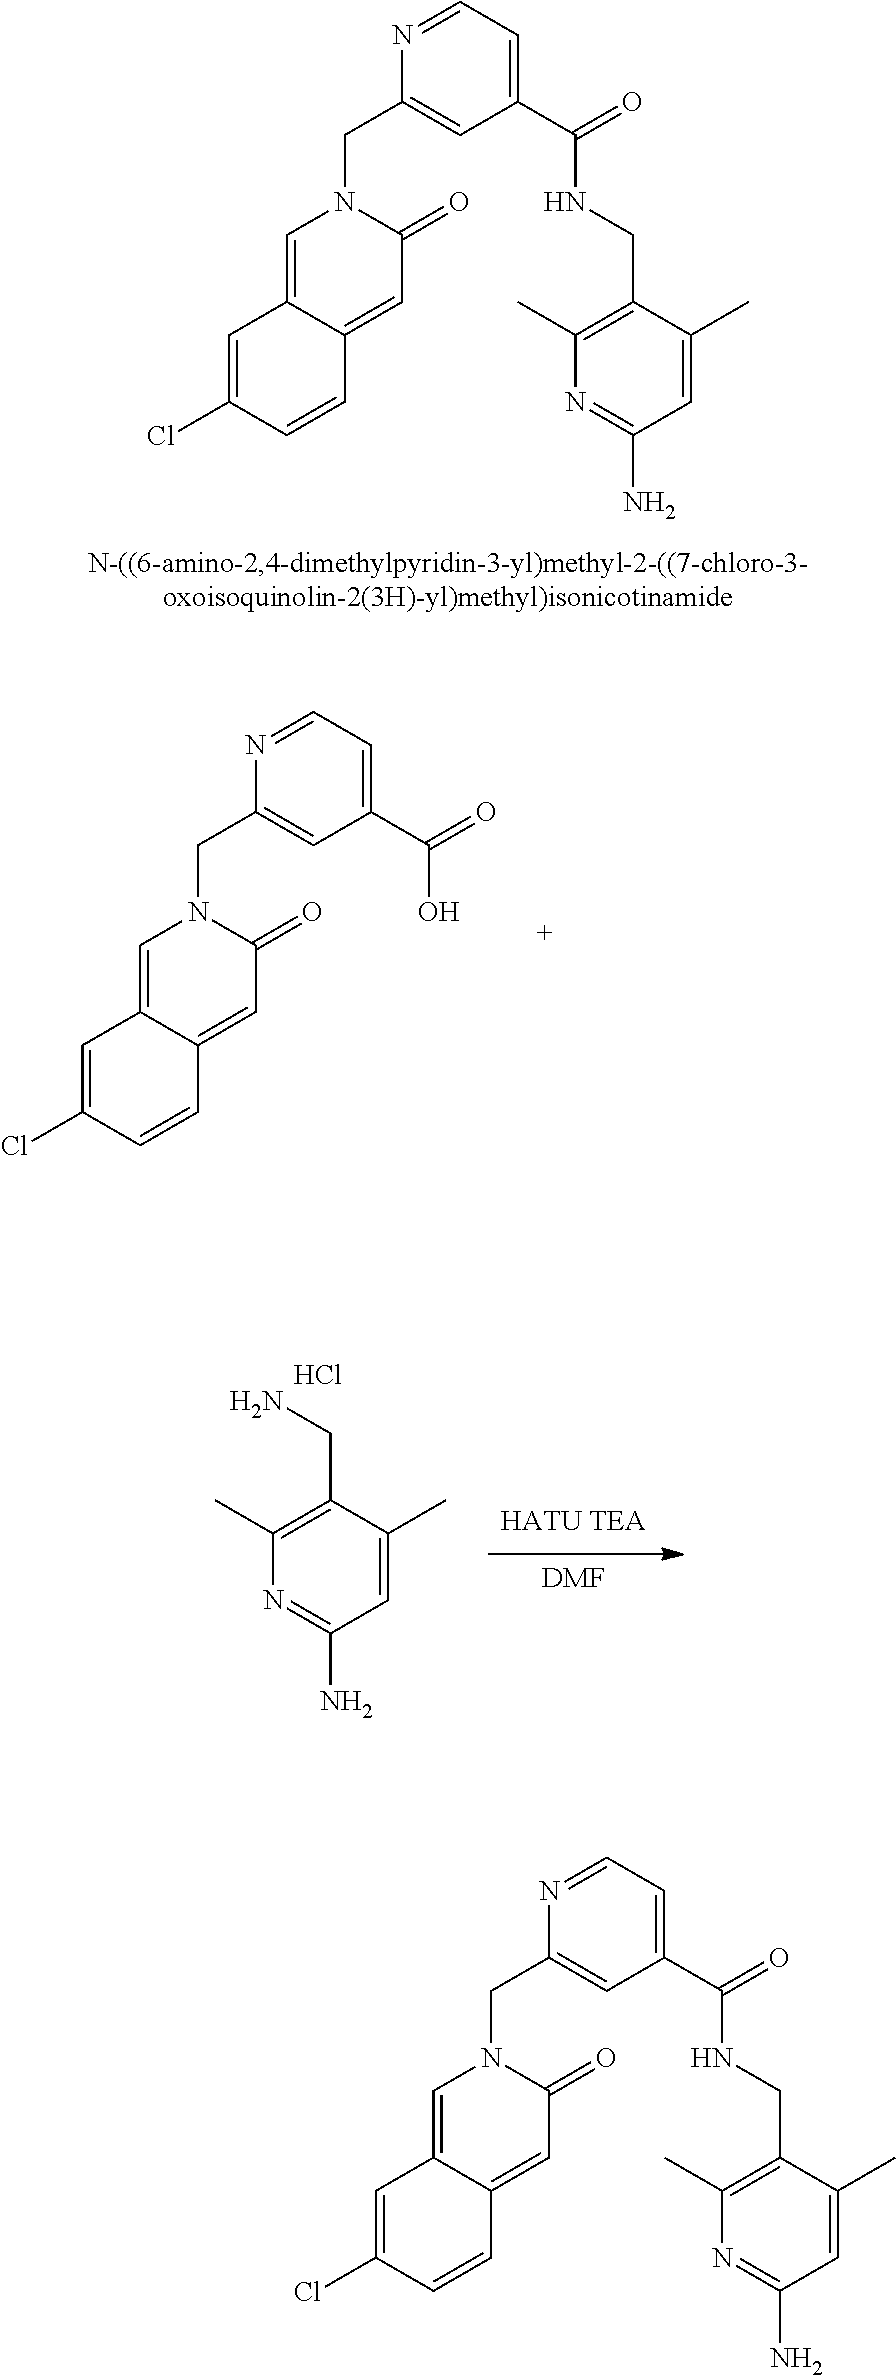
C(C1=CC(C(=O)O)=CC=N1)N1C=C2C(=CC1=O)C=CC(Cl)=C2.C1=C2C(=CC(=O)N1CC1=CC(C(=O)NCC3=C(C)N=C(N)C=C3C)=CC=N1)C=CC(Cl)=C2.[DMF].C(C1=C(C)N=C(N)C=C1C)N.Cl.C1=C2C(=CC(=O)N1CC1=CC(C(=O)NCC3=C(C)N=C(N)C=C3C)=CC=N1)C=CC(Cl)=C2
